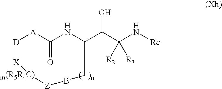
[D]1[A]C(=O)NC(C(C(N[Rc])([R2])[R3])O)CB[Z][m(R5R4C)][X]1
